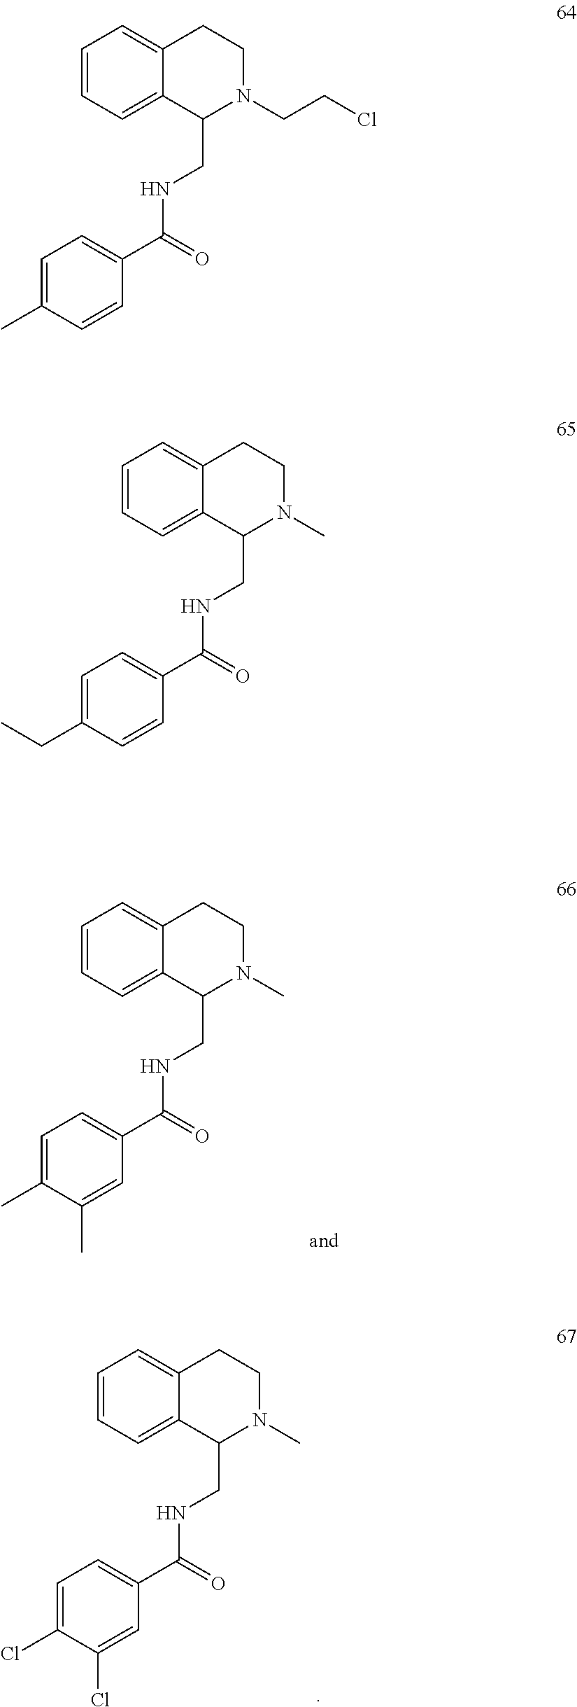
C1=CC=C2C(=C1)CCN(C)C2CNC(C1=CC=C(C)C(C)=C1)=O.C1=CC=C2C(=C1)CCN(C)C2CNC(C1=CC=C(Cl)C(Cl)=C1)=O.C1=CC=C2C(=C1)CCN(CCCl)C2CNC(C1=CC=C(C)C=C1)=O.C1=CC=C2C(=C1)CCN(C)C2CNC(C1=CC=C(CC)C=C1)=O
